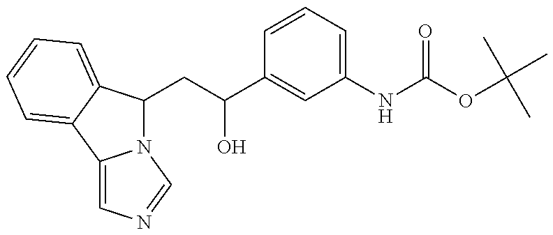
N12C(CC(C3=CC(NC(OC(C)(C)C)=O)=CC=C3)O)C3=CC=CC=C3C1=CN=C2
